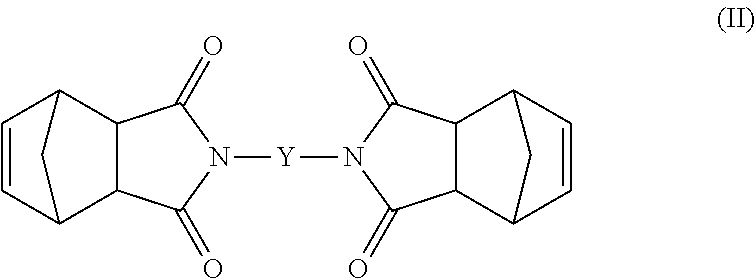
C1=CC2C3C(C1C2)C(=O)N([Y]N1C(=O)C2C(C1=O)C1C=CC2C1)C3=O
